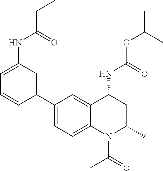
C(OC(C)C)(=O)NC1CC(C)N(C(C)=O)C2=CC=C(C3=CC(NC(CC)=O)=CC=C3)C=C12
